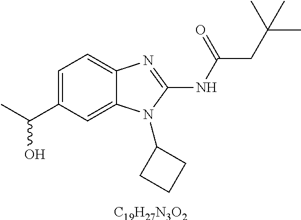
[C19H27N3O2].C1=C(C(C)O)C=C2C(=C1)N=C(NC(=O)CC(C)(C)C)N2C1CCC1
